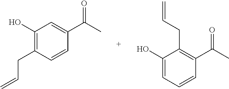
C1(O)=C(CC=C)C=CC(C(C)=O)=C1.C1(O)=CC=CC(C(C)=O)=C1CC=C
